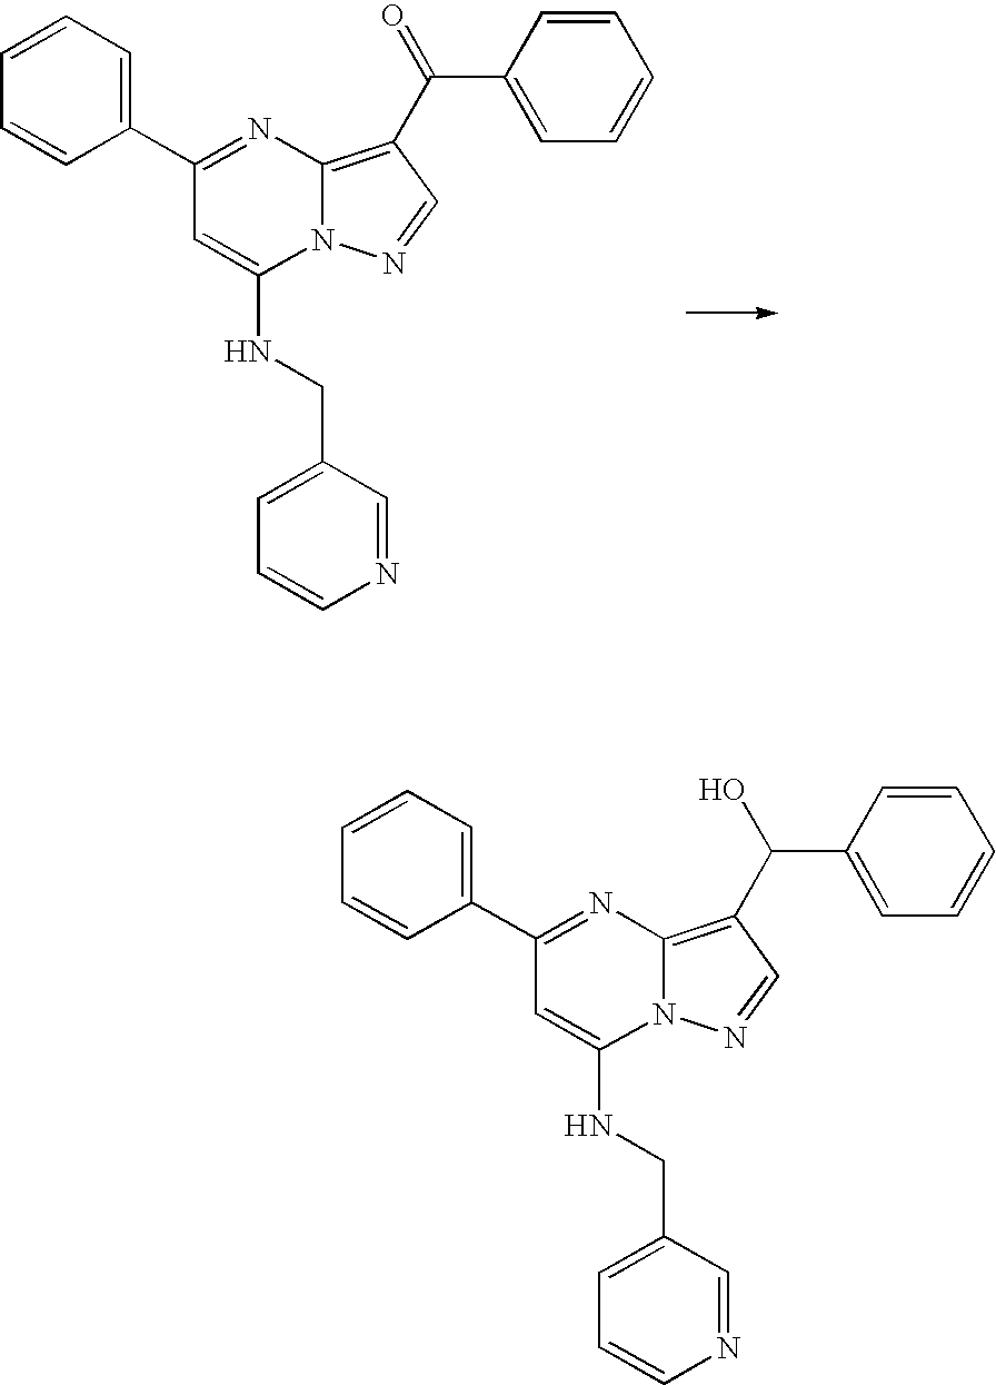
N12C(=C(C(=O)C3=CC=CC=C3)C=N1)N=C(C1=CC=CC=C1)C=C2NCC1=CC=CN=C1.N12C(=C(C(C3=CC=CC=C3)O)C=N1)N=C(C1=CC=CC=C1)C=C2NCC1=CC=CN=C1
